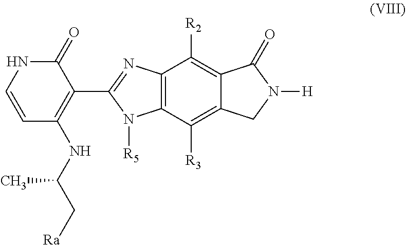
C1=CC(NC(C[Ra])C)=C(C2=NC3=C(N2[R5])C([R3])=C2C(=C3[R2])C(=O)N([H])C2)C(=O)N1
